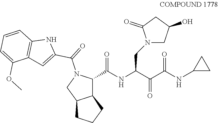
N(C(=O)C1C2C(CCC2)CN1C(C1=CC2=C(N1)C=CC=C2OC)=O)C(C(=O)C(NC1CC1)=O)CN1CC(O)CC1=O
